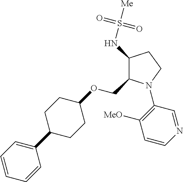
C1(NS([Me])(=O)=O)C(COC2CCC(C3=CC=CC=C3)CC2)N(C2=C([MeO])C=CN=C2)CC1
